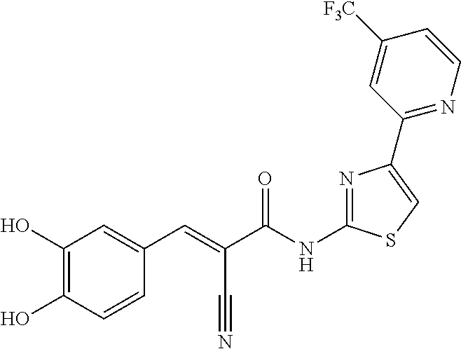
C1(O)=C(O)C=CC(C=C(C(NC2=NC(C3=NC=CC([F3C])=C3)=CS2)=O)C#N)=C1
